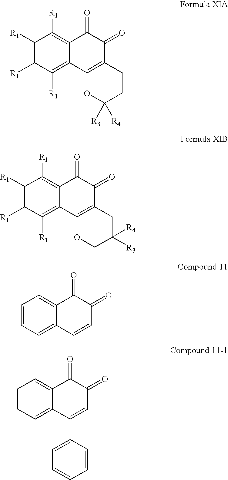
C1([R1])=C([R1])C([R1])=C2C(=C1[R1])C(=O)C(=O)C1=C2OC([R3])([R4])CC1.C1([R1])=C([R1])C([R1])=C2C(=C1[R1])C(=O)C(=O)C1=C2OCC([R4])([R3])C1.C1=CC=C2C(=C1)C(=O)C(=O)C=C2.C1=CC=C2C(=C1)C(=O)C(=O)C=C2C1=CC=CC=C1
